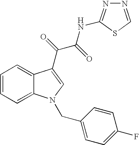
C1=C2C(=CC=C1)C(C(C(NC1=NN=CS1)=O)=O)=CN2CC1=CC=C(F)C=C1
